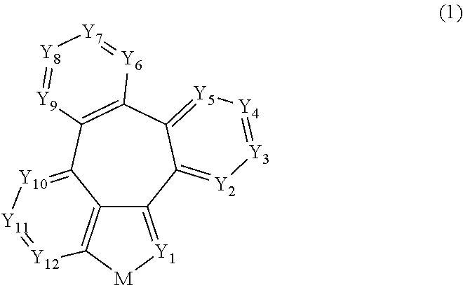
C12=C3[M][Y1]=C1C1=[Y2][Y3]=[Y4][Y5]=C1C1=C(C2=[Y10][Y11]=[Y12]3)[Y9]=[Y8][Y7]=[Y6]1
